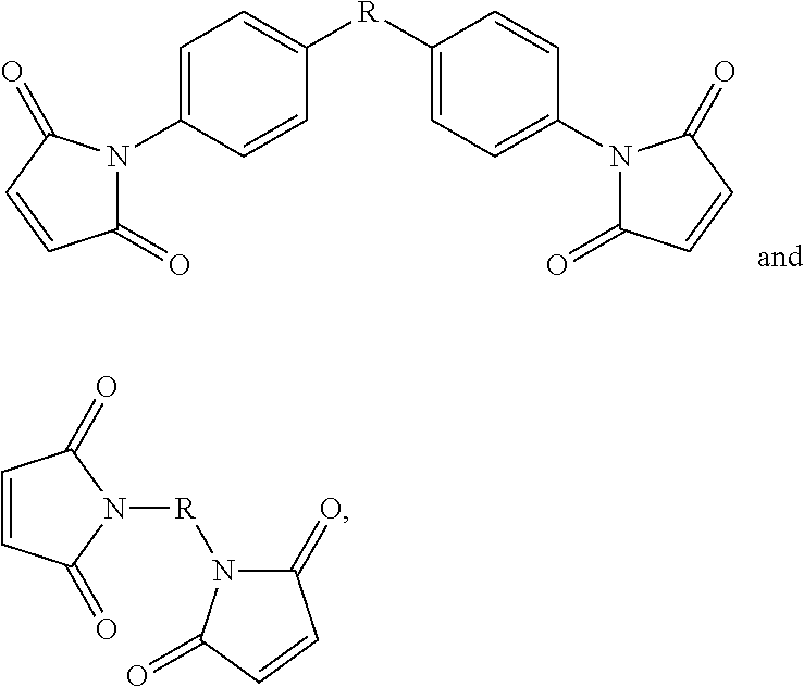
C1([R]C2=CC=C(N3C(=O)C=CC3=O)C=C2)=CC=C(N2C(=O)C=CC2=O)C=C1.C1=CC(=O)N([R]N2C(=O)C=CC2=O)C1=O
